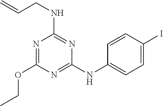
N1=C(NC2=CC=C(I)C=C2)N=C(NCC=C)N=C1OCC
